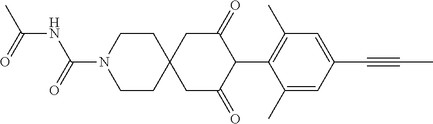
C1CN(C(=O)NC(C)=O)CCC12CC(=O)C(C1=C(C)C=C(C#CC)C=C1C)C(=O)C2
